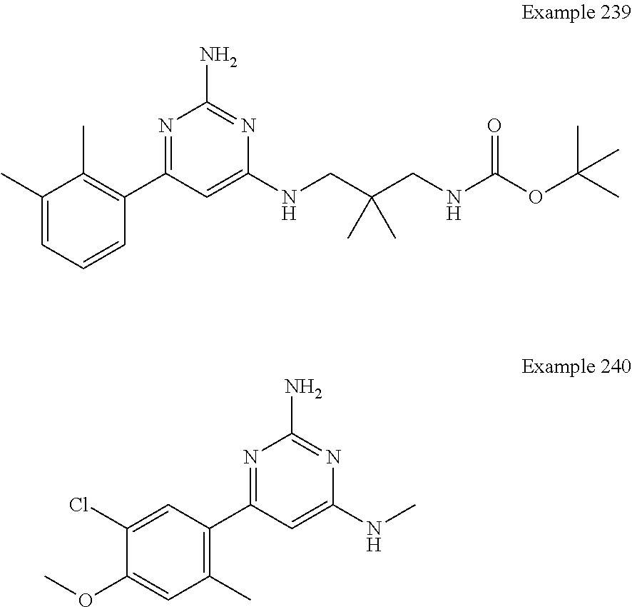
C1(C)=CC=CC(C2=NC(N)=NC(NCC(CNC(OC(C)(C)C)=O)(C)C)=C2)=C1C.C1(Cl)=CC(C2=NC(N)=NC(NC)=C2)=C(C)C=C1OC
